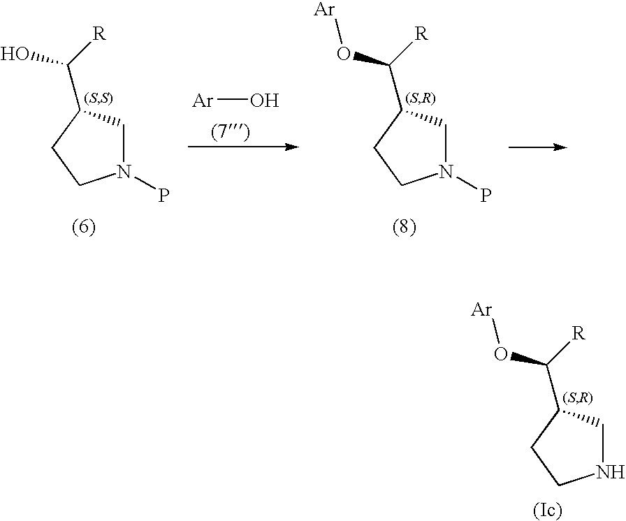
N1(P)CC(C(O)[R])CC1.N1(P)CC(C(O[Ar])[R])CC1.[Ar]O.N1CC(C(O[Ar])[R])CC1
